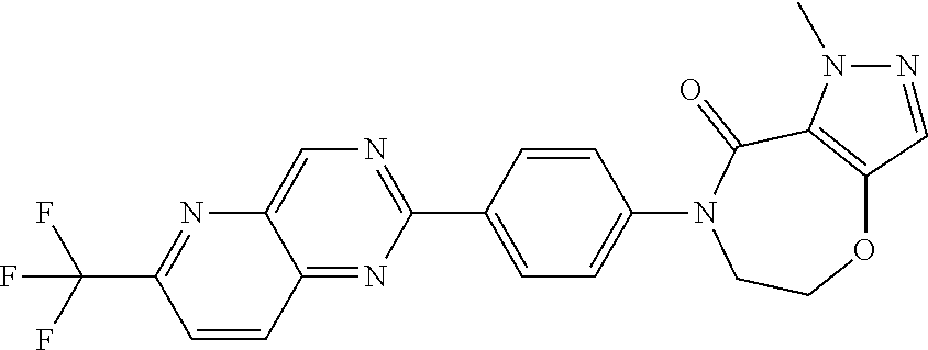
C12=CN=C(C3=CC=C(N4CCOC5=C(C4=O)N(C)N=C5)C=C3)N=C1C=CC(C(F)(F)F)=N2
